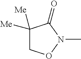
C1([Me])([Me])CON(C)C1=O
